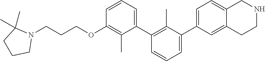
C1(OCCCN2C(C)(C)CCC2)=C(C)C(C2=C(C)C(C3=CC=C4C(=C3)CCNC4)=CC=C2)=CC=C1
